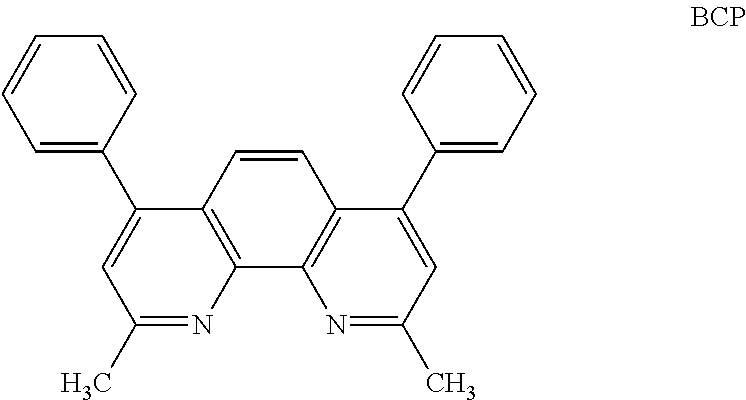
C1=C(C2=CC(C)=NC3=C2C=CC2=C3N=C(C)C=C2C2=CC=CC=C2)C=CC=C1
